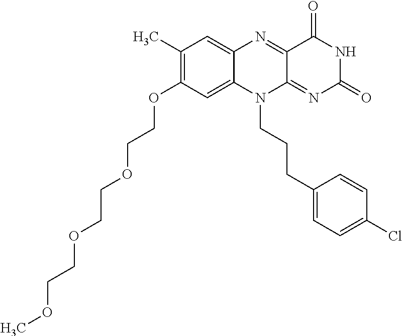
C1(C)=C(OCCOCCOCCOC)C=C2C(=C1)N=C1C(=NC(=O)NC1=O)N2CCCC1=CC=C(Cl)C=C1
